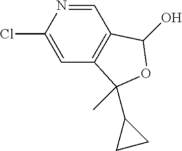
C1=C(Cl)N=CC2=C1C(C)(C1CC1)OC2O
